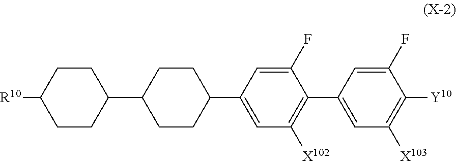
C1(C2CCC(C3=CC([X102])=C(C4=CC([X103])=C([Y10])C(F)=C4)C(F)=C3)CC2)CCC([R10])CC1
